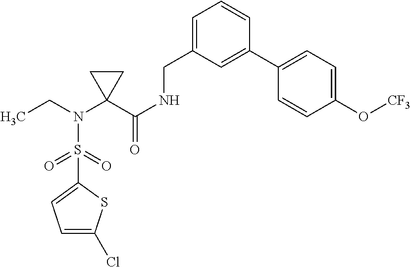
CCN(C1(C(NCC2=CC=CC(C3=CC=C(O[CF3])C=C3)=C2)=O)CC1)S(=O)(=O)C1=CC=C(Cl)S1
